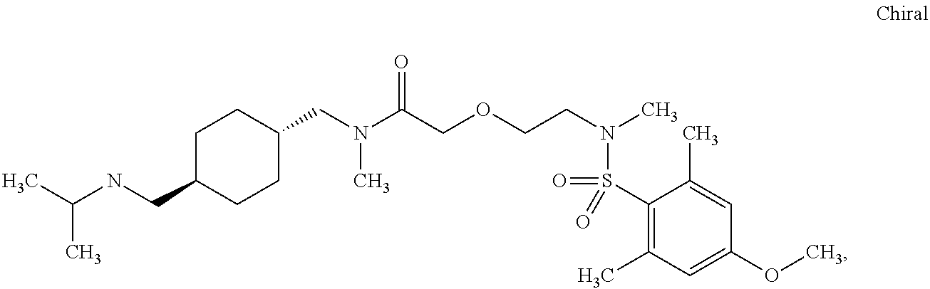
C1(CN(C(COCCN(C)S(=O)(C2=C(C)C=C(OC)C=C2C)=O)=O)C)CCC(CNC(C)C)CC1
